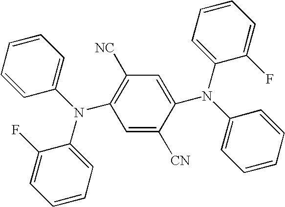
C1=C([CN])C(N(C2=CC=CC=C2F)C2=CC=CC=C2)=CC([NC])=C1N(C1=CC=CC=C1F)C1=CC=CC=C1
